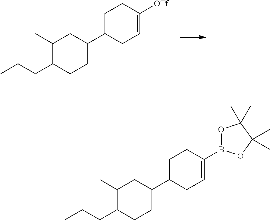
C1(C)C(CCC)CCC(C2CC=C([OTf])CC2)C1.C1(C)C(CCC)CCC(C2CC=C(B3OC(C)(C)C(C)(C)O3)CC2)C1
